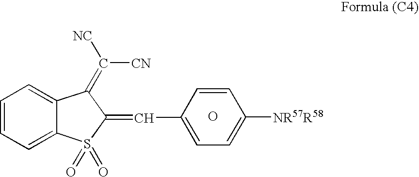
O.C(C1=CC=C([NR57R58])C=C1)=C1C(=C([NC])[CN])C2=CC=CC=C2S1(=O)=O
